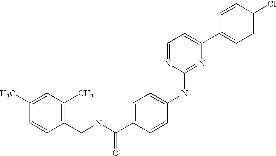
C1=CC(C2=CC=NC(NC3=CC=C(C(NCC4=C(C)C=C(C)C=C4)=O)C=C3)=N2)=CC=C1Cl
